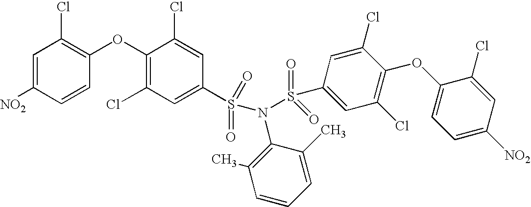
[NO2]C1=CC(Cl)=C(OC2=C(Cl)C=C(S(=O)(=O)N(C3=C(C)C=CC=C3C)S(=O)(=O)C3=CC(Cl)=C(OC4=CC=C([NO2])C=C4Cl)C(Cl)=C3)C=C2Cl)C=C1
